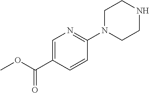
C1=C(C(OC)=O)C=CC(N2CCNCC2)=N1
